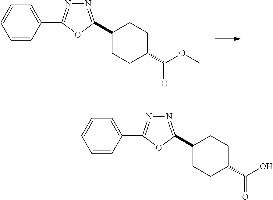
C1(C2=NN=C(C3=CC=CC=C3)O2)CCC(C(OC)=O)CC1.C1(C2=NN=C(C3=CC=CC=C3)O2)CCC(C(O)=O)CC1
